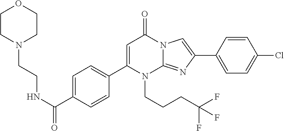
C1(C2=CC=C(C(NCCN3CCOCC3)=O)C=C2)=CC(=O)N2C(=NC(C3=CC=C(Cl)C=C3)=C2)N1CCCC(F)(F)F
